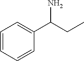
C1=CC=CC(C(CC)N)=C1
